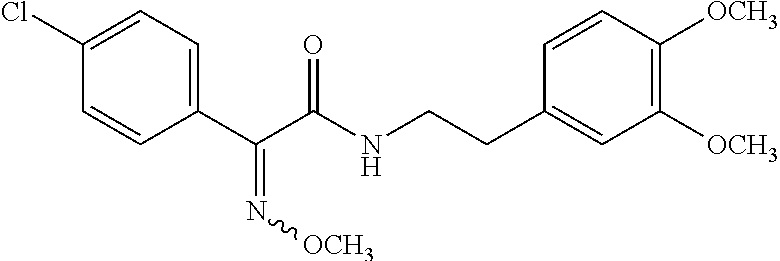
C1(C(C(NCCC2=CC([OCH3])=C([OCH3])C=C2)=O)=N[OCH3])=CC=C(Cl)C=C1
